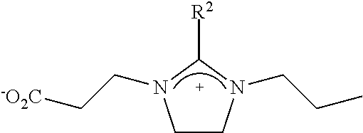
C1CN(CCC)C([R2])N1CC[-O2C]
